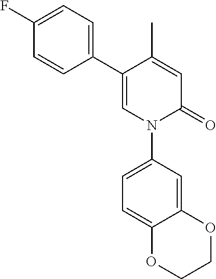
C1=C(C)C(C2=CC=C(F)C=C2)=CN(C2=CC=C3C(=C2)OCCO3)C1=O
